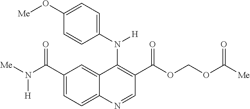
C1(C(N([Me])[H])=O)=CC=C2C(=C1)C(N(C1=CC=C(O[Me])C=C1)[H])=C(C(OCOC([Me])=O)=O)C=N2
